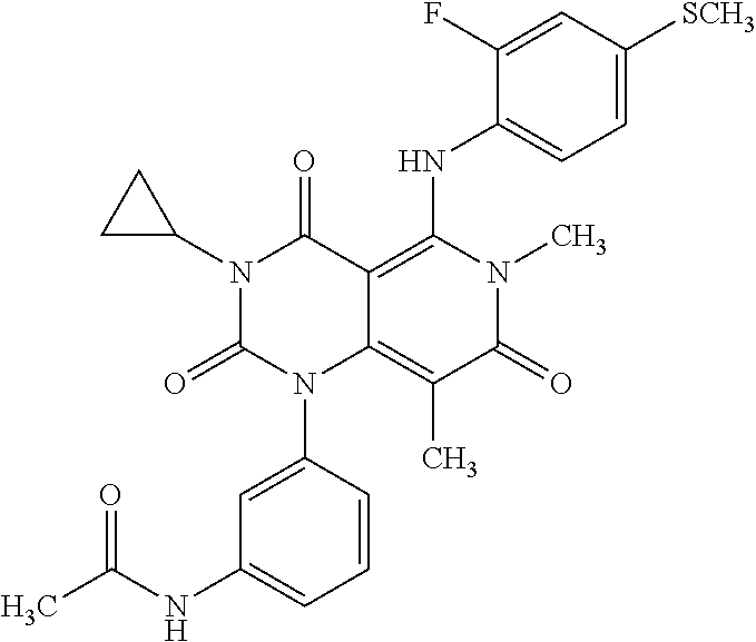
C1=CC(N2C3=C(C)C(=O)N(C)C(NC4=CC=C([SCH3])C=C4F)=C3C(=O)N(C3CC3)C2=O)=CC(NC(C)=O)=C1
